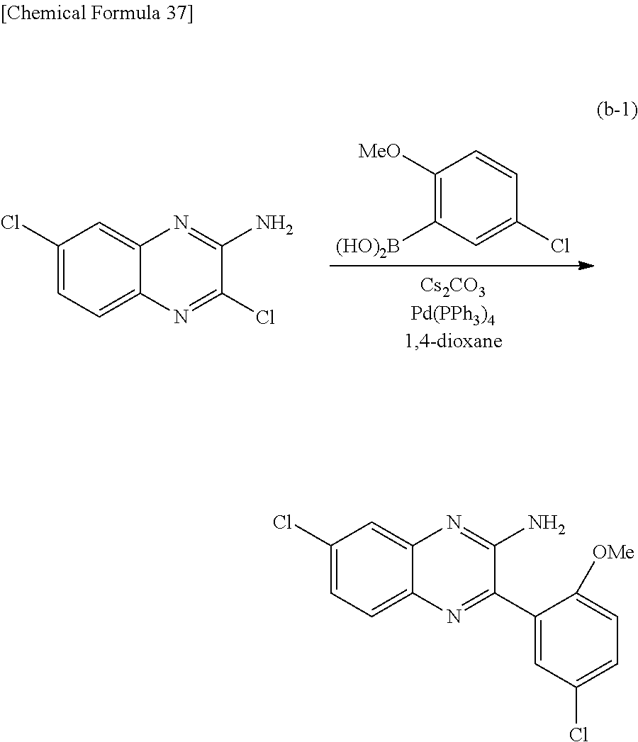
C1(Cl)=CC=C2C(=C1)N=C(N)C(Cl)=N2.C1([MeO])=C([(HO)2B])C=C(Cl)C=C1.C1(Cl)=CC=C2C(=C1)N=C(N)C(C1=CC(Cl)=CC=C1[OMe])=N2
